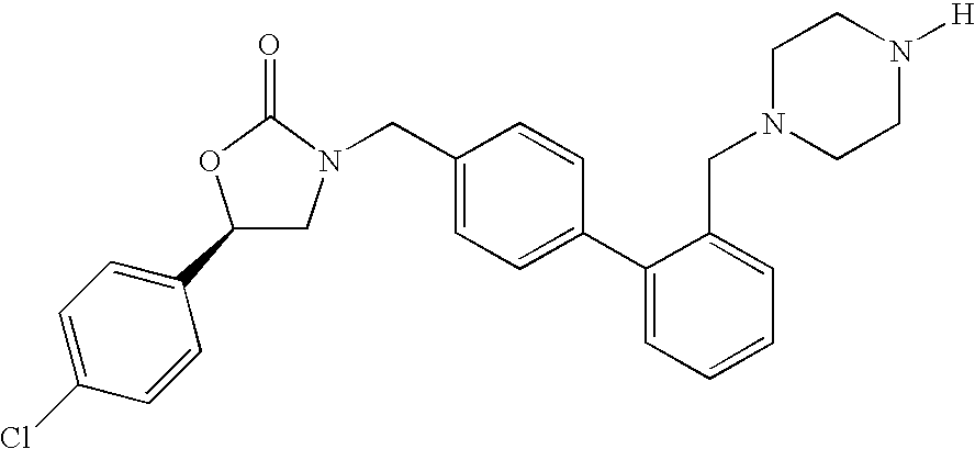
C1(C2=CC=C(Cl)C=C2)CN(CC2=CC=C(C3=CC=CC=C3CN3CCN([H])CC3)C=C2)C(=O)O1
